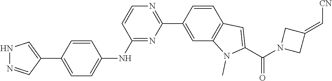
N1N=CC(C2=CC=C(NC3=NC(C4=CC5=C(C=C4)C=C(C(N4CC(=C[CN])C4)=O)N5C)=NC=C3)C=C2)=C1
